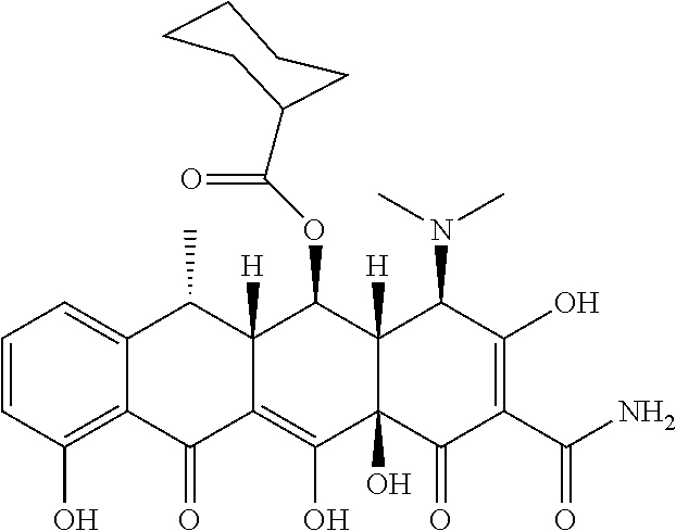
C1=CC(O)=C2C(=C1)C(C)C1([H])C(=C(O)C3(O)C([H])(C1OC(=O)C1CCCCC1)C(N(C)C)C(O)=C(C(N)=O)C3=O)C2=O
